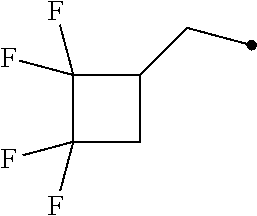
C1(F)(F)CC(CC)C1(F)F
